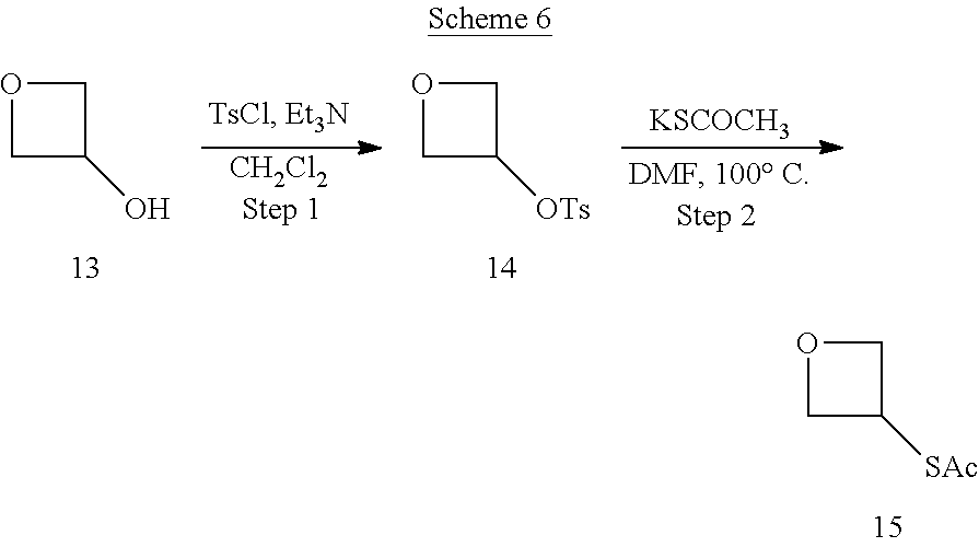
[CH2Cl2].[KSCOCH3].O1CC(O)C1.O1CC([OTs])C1.O1CC([SAc])C1
